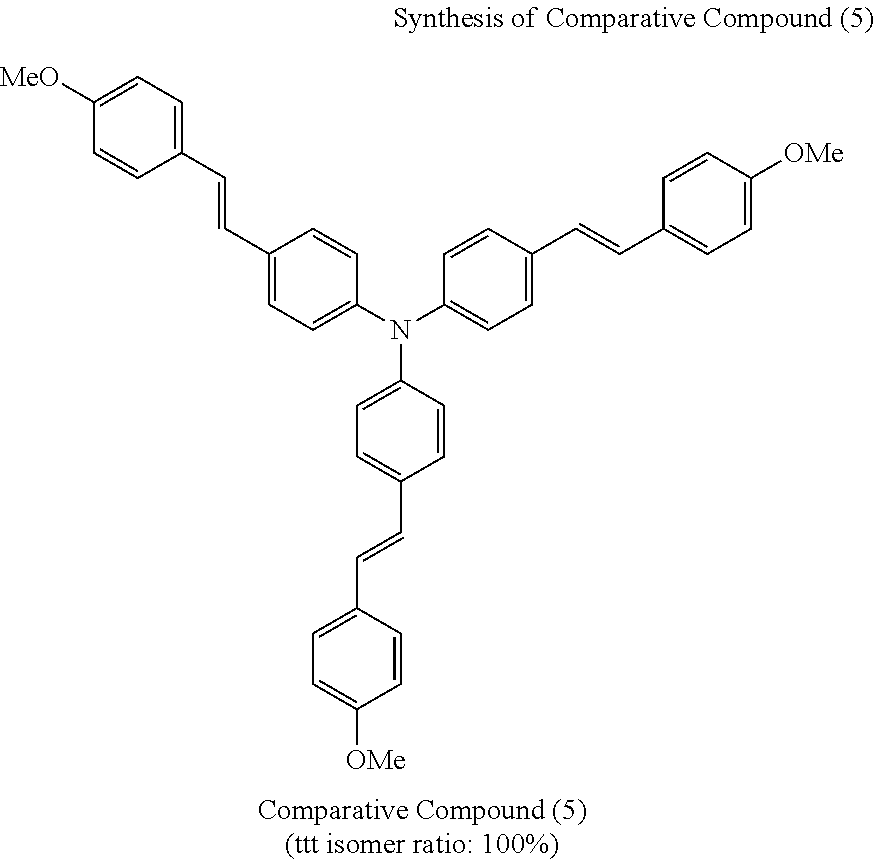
C1(C=CC2=CC=C([MeO])C=C2)=CC=C(N(C2=CC=C(C=CC3=CC=C([OMe])C=C3)C=C2)C2=CC=C(C=CC3=CC=C([OMe])C=C3)C=C2)C=C1
